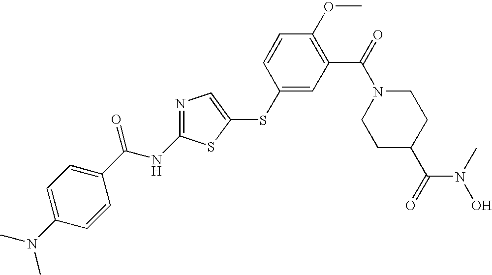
C1=C(N(C)C)C=CC(C(NC2=NC=C(SC3=CC(C(=O)N4CCC(C(=O)N(O)C)CC4)=C(OC)C=C3)S2)=O)=C1
